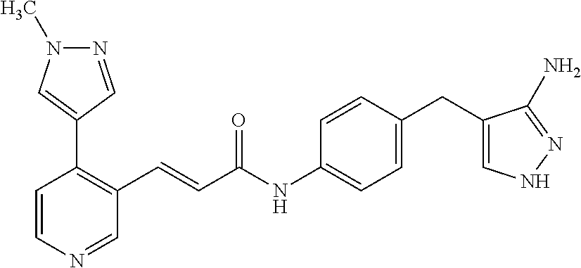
C1=CN=CC(C=CC(=O)NC2=CC=C(CC3=CNN=C3N)C=C2)=C1C1=CN(C)N=C1
